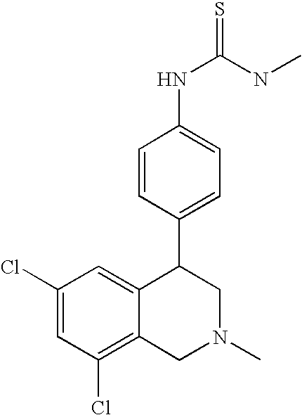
C1(Cl)=C2C(=CC(Cl)=C1)C(C1=CC=C(NC(NC)=S)C=C1)CN(C)C2
